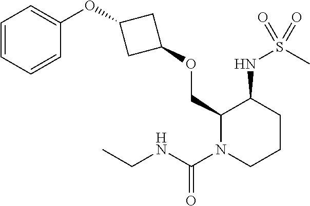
C1(OCC2N(C(=O)NCC)CCCC2NS(=O)(C)=O)CC(OC2=CC=CC=C2)C1
